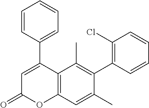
C1(C2=CC(=O)OC3=C2C(C)=C(C2=C(Cl)C=CC=C2)C(C)=C3)=CC=CC=C1
